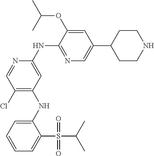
C1(NC2=C(Cl)C=NC(NC3=NC=C(C4CCNCC4)C=C3OC(C)C)=C2)=CC=CC=C1S(C(C)C)(=O)=O
